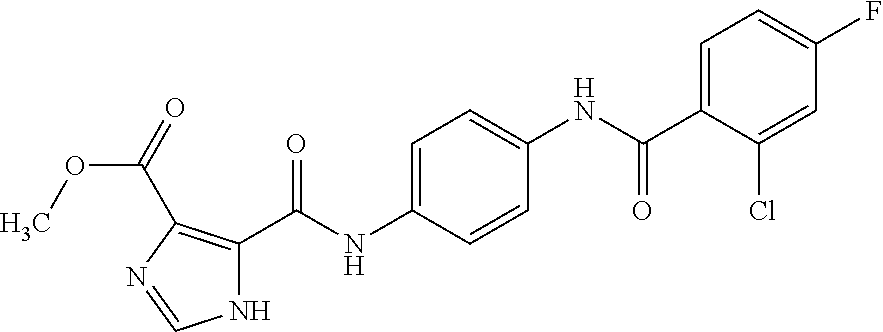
C1=C(C(NC2=CC=C(NC(C3=C(C(=O)OC)N=CN3)=O)C=C2)=O)C(Cl)=CC(F)=C1
